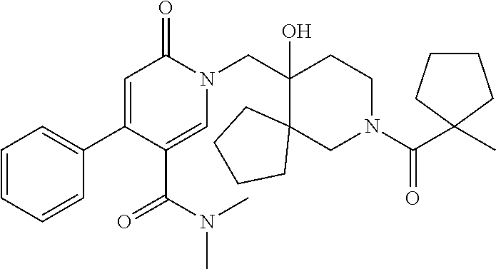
C1=CC=CC(C2=CC(=O)N(CC3(O)CCN(C(C4(C)CCCC4)=O)CC34CCCC4)C=C2C(N(C)C)=O)=C1
